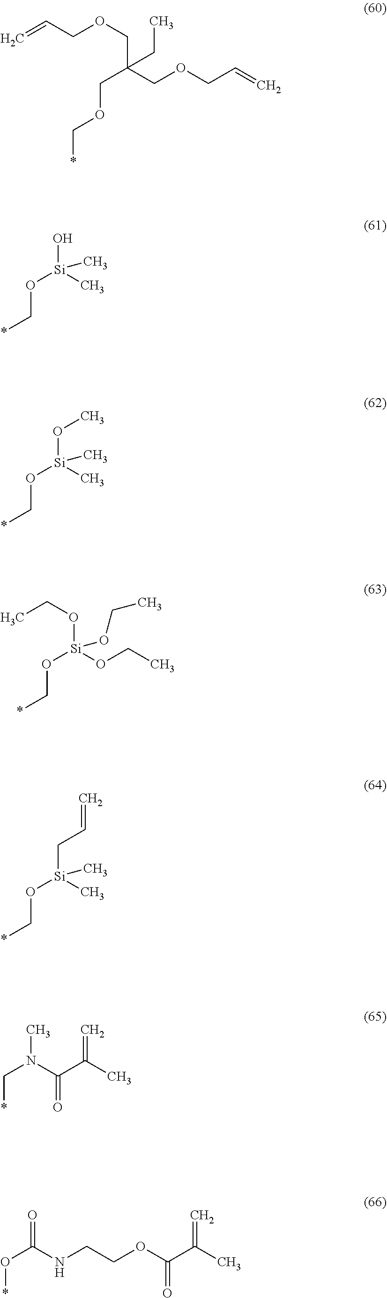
C(C(COCC=C)(CC)COC*)OCC=C.O(C*)[Si](O)(C)C.O(C*)[Si](OC)(C)C.O([Si](OCC)(OC*)OCC)CC.O(C*)[Si](CC=C)(C)C.C(*)N(C)C(C(C)=C)=O.O(C(NCCOC(C(C)=C)=O)=O)*
